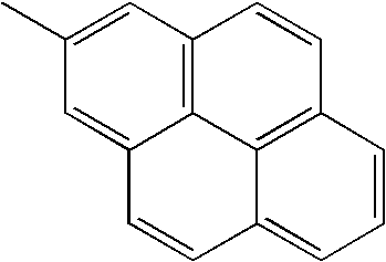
C1(C)=CC2=C3C(=C1)C=CC1=CC=CC(=C31)C=C2
